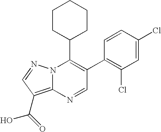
C1(Cl)=C(C2=C(C3CCCCC3)N3C(=C(C(O)=O)C=N3)N=C2)C=CC(Cl)=C1
